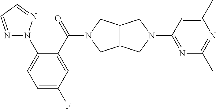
C1=C(F)C=C(C(=O)N2CC3C(CN(C4=NC(C)=NC(C)=C4)C3)C2)C(N2N=CC=N2)=C1
